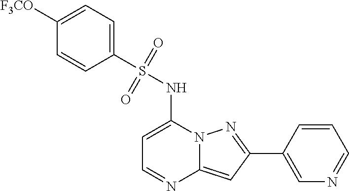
C1=C(NS(C2=CC=C([F3CO])C=C2)(=O)=O)N2C(=CC(C3=CN=CC=C3)=N2)N=C1
